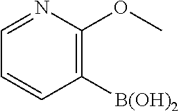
C1([B(OH)2])=C(OC)N=CC=C1
